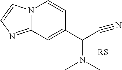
N12C(=NC=C1)C=C(C(C#N)N(C)C)C=C2
